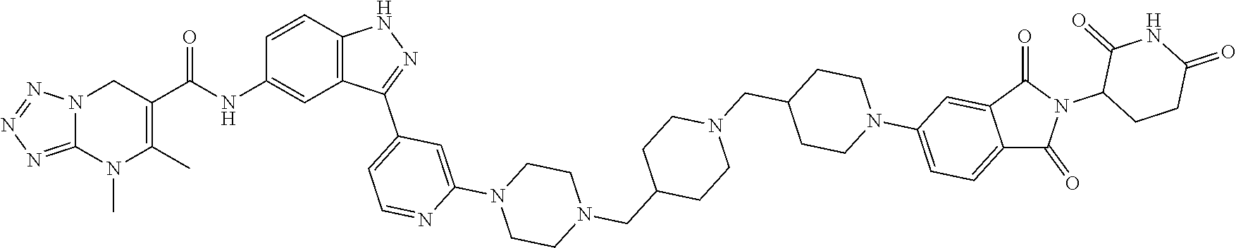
N12C(=NN=N1)N(C)C(C)=C(C(=O)NC1=CC3=C(C=C1)NN=C3C1=CC=NC(N3CCN(CC4CCN(CC5CCN(C6=CC=C7C(=C6)C(=O)N(C6CCC(=O)NC6=O)C7=O)CC5)CC4)CC3)=C1)C2
